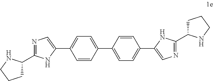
C1C(C2=NC=C(C3=CC=C(C4=CC=C(C5=CN=C(C6CCCN6)N5)C=C4)C=C3)N2)NCC1
